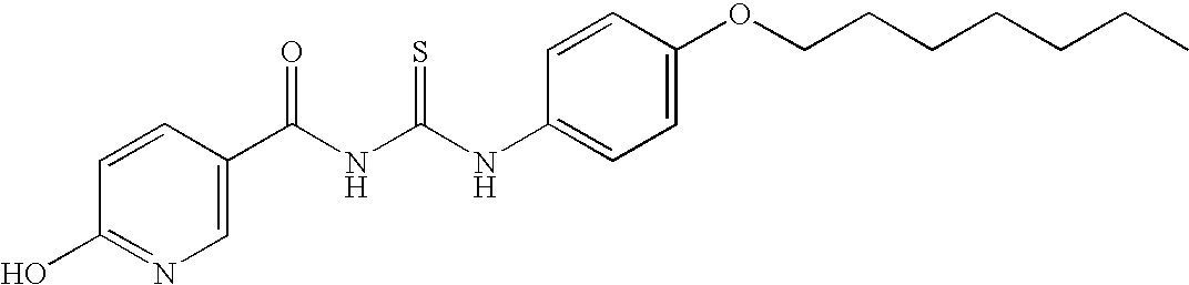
OC1=NC=C(C(NC(NC2=CC=C(OCCCCCCC)C=C2)=S)=O)C=C1
